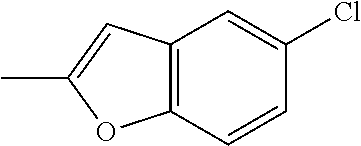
C12=C(C=CC(Cl)=C1)OC(C)=C2
